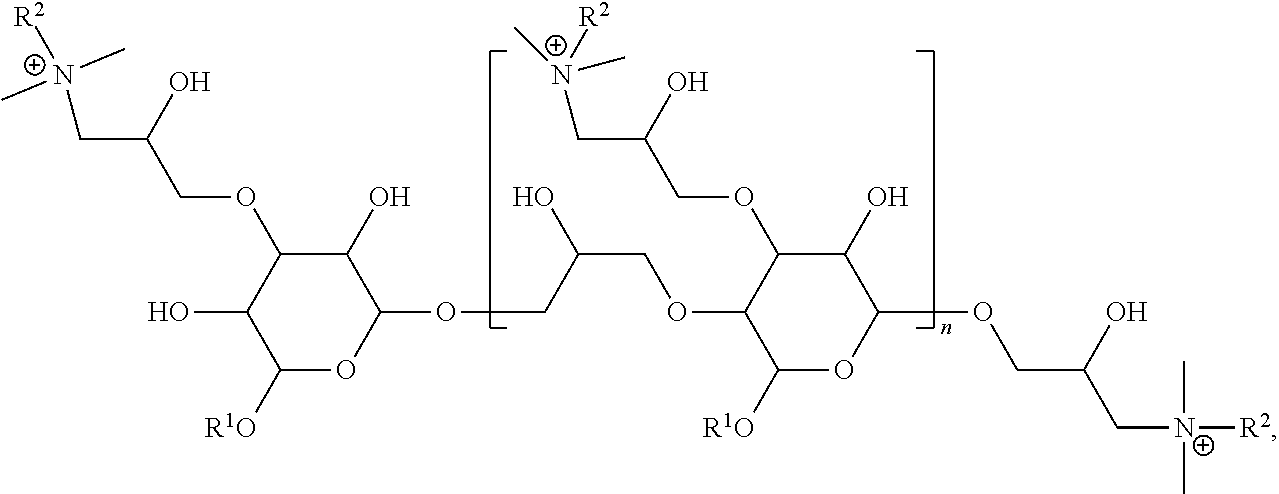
C1([R1O])OC(OCC(O)COC2C([R1O])OC(OCC(C[N+]([R2])(C)C)O)C(O)C2OCC(C[N+](C)([R2])C)O)C(O)C(OCC(C[N+]([R2])(C)C)O)C1O
